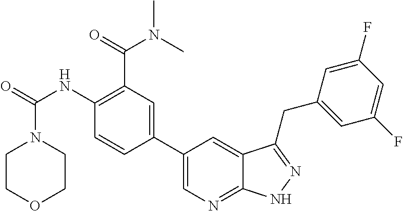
C1COCCN1C(=O)NC1=C(C(=O)N(C)C)C=C(C2=CN=C3C(=C2)C(CC2=CC(F)=CC(F)=C2)=NN3)C=C1
